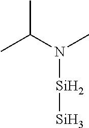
C(N(C)[Si][Si])(C)C
